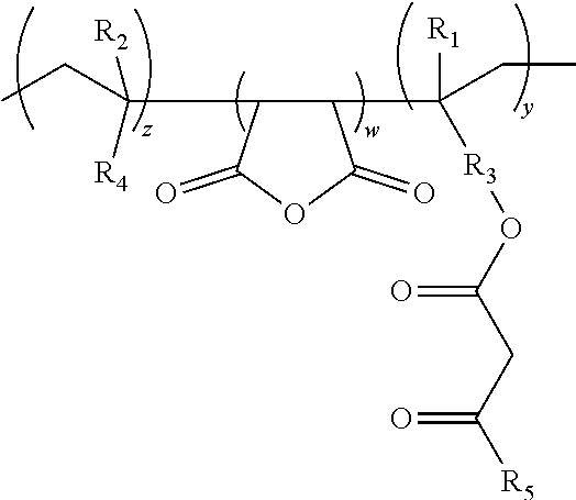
CCC(C1C(C(CC)([R1])[R3]OC(CC([R5])=O)=O)C(=O)OC1=O)([R2])[R4]
